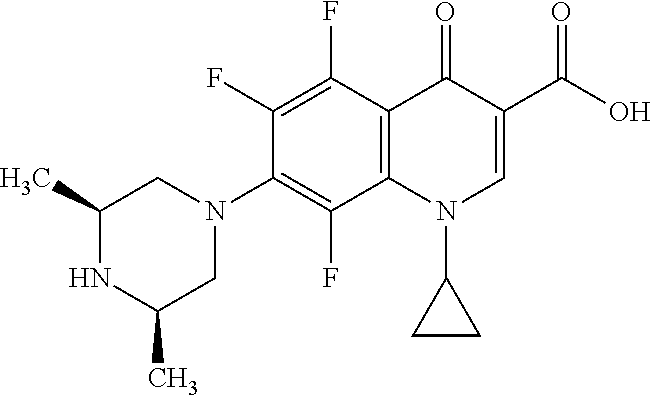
C12=C(C(F)=C(F)C(N3CC(C)NC(C)C3)=C1F)C(=O)C(C(=O)O)=CN2C1CC1
